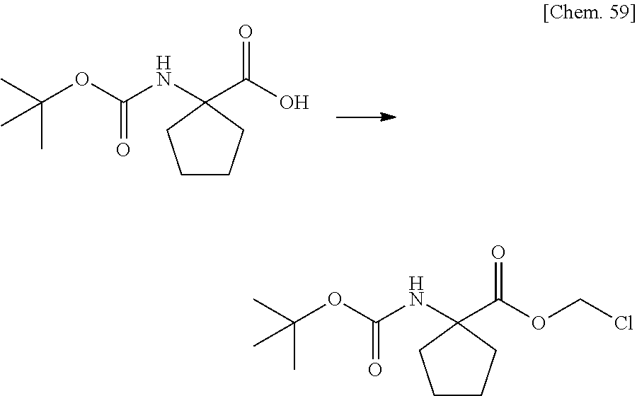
C1CCC(NC(OC(C)(C)C)=O)(C(O)=O)C1.C1CCC(NC(OC(C)(C)C)=O)(C(OCCl)=O)C1
